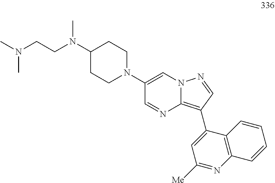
CN(CCN(C1CCN(C2=CN3C(=C(C4=CC([Me])=NC5=C4C=CC=C5)C=N3)N=C2)CC1)C)C
